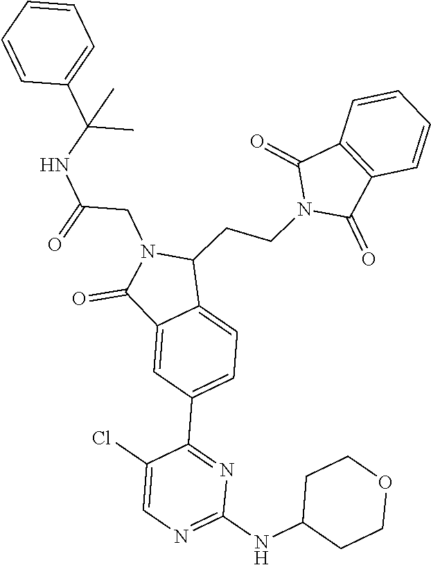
N1=C(NC2CCOCC2)N=C(C2=CC=C3C(=C2)C(=O)N(CC(NC(C2=CC=CC=C2)(C)C)=O)C3CCN2C(=O)C3=C(C2=O)C=CC=C3)C(Cl)=C1
